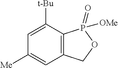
C1=C([t-Bu])C2=C(C=C1[Me])COP2(=O)[OMe]
